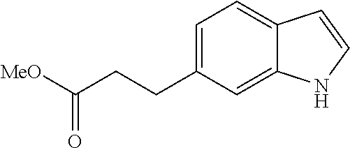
C1=C(CCC([MeO])=O)C=C2C(=C1)C=CN2
